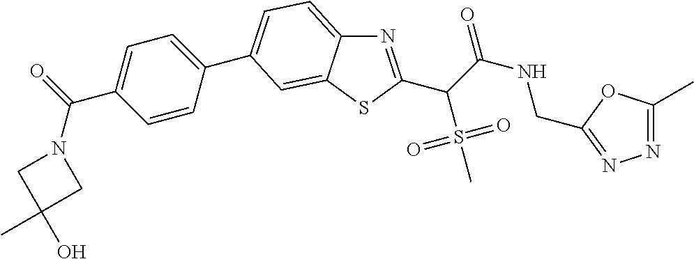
N1=C(C(C(NCC2=NN=C(C)O2)=O)S(C)(=O)=O)SC2=CC(C3=CC=C(C(N4CC(C)(O)C4)=O)C=C3)=CC=C12
